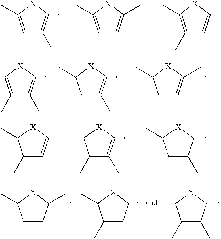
C1=C(C)[X]C=C1C.C1=C(C)[X]C(C)=C1.C1(C)=C(C)[X]C=C1.C1(C)=C[X]C=C1C.C1C(C)=C[X]C1C.C1C=C(C)[X]C1C.C1(C)C=C[X]C1C.C1(C)C(C)=C[X]C1.C1C(C)C[X]C1C.C1CC(C)[X]C1C.C1(C)CC[X]C1C.C1(C)C(C)C[X]C1
